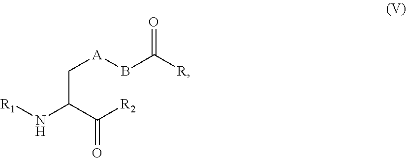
C(C(C([R2])=O)N[R1])[A]BC([R])=O
